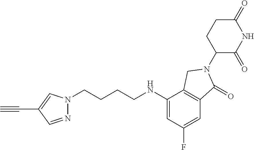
C1(=O)CCC(N2C(=O)C3=C(C(NCCCCN4N=CC(C#C)=C4)=CC(F)=C3)C2)C(=O)N1
